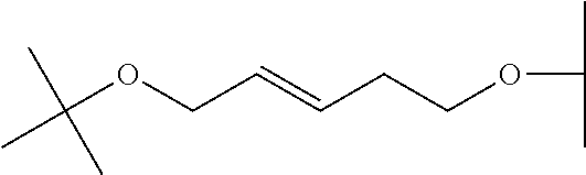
CC(OCC=CCCOC(C)C)(C)C
